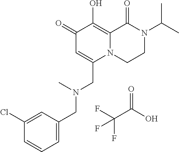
C1(=O)C=C(CN(CC2=CC=CC(Cl)=C2)C)N2C(=C1O)C(=O)N(C(C)C)CC2.O=C(O)C(F)(F)F
